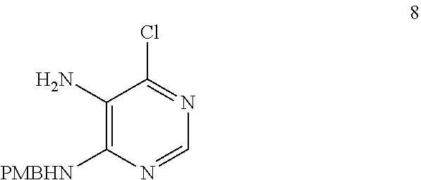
C1(N)=C([PMBHN])N=CN=C1Cl
